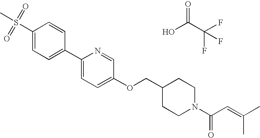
S(C1=CC=C(C2=CC=C(OCC3CCN(C(=O)C=C(C)C)CC3)C=N2)C=C1)(C)(=O)=O.OC(C(F)(F)F)=O
